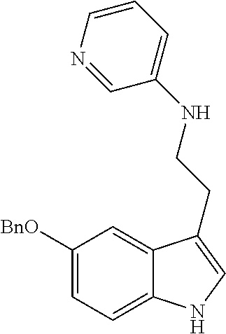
C1([BnO])=CC=C2C(=C1)C(CCNC1=CC=CN=C1)=CN2
